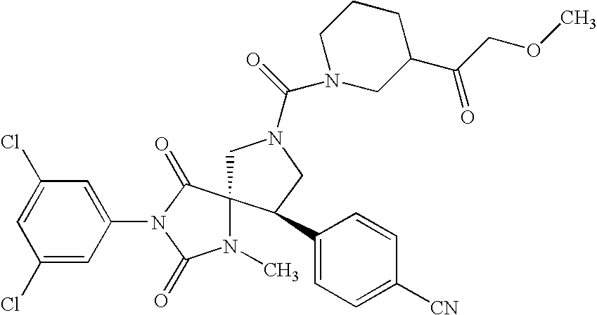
C1N(C(N2CC(C(COC)=O)CCC2)=O)CC(C2=CC=C([CN])C=C2)C12N(C)C(=O)N(C1=CC(Cl)=CC(Cl)=C1)C2=O
